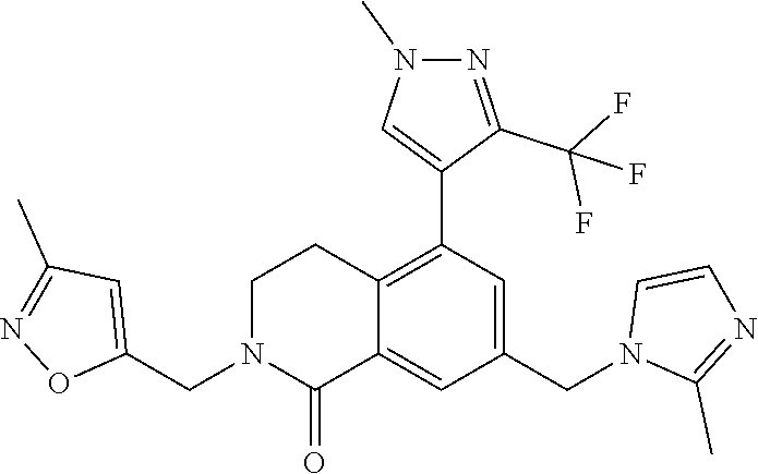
C1(CN2CCC3=C(C4=CN(C)N=C4C(F)(F)F)C=C(CN4C(C)=NC=C4)C=C3C2=O)=CC(C)=NO1
